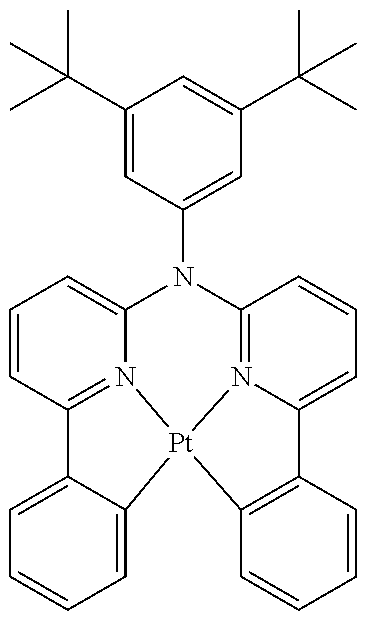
C1(C(C)(C)C)=CC(N2C3=CC=CC4=N3[Pt]3(N5=C2C=CC=C5C2=C3C=CC=C2)C2=CC=CC=C42)=CC(C(C)(C)C)=C1
